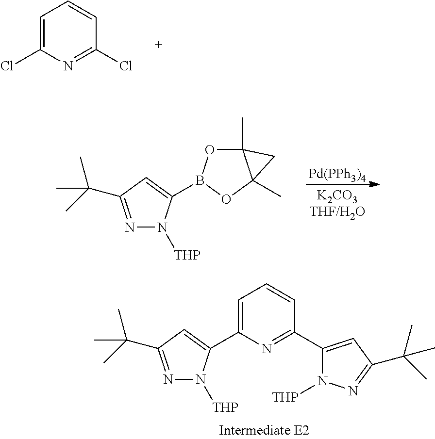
C1=C(Cl)N=C(Cl)C=C1.N1=C(C(C)(C)C)C=C(B2OC3(C)C(C)(O2)C3)N1[THP].[Pd(PPh3)4].C1=C(C2=CC(C(C)(C)C)=NN2[THP])N=C(C2=CC(C(C)(C)C)=NN2[THP])C=C1
